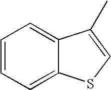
C12=CC=CC=C1SC=C2C
